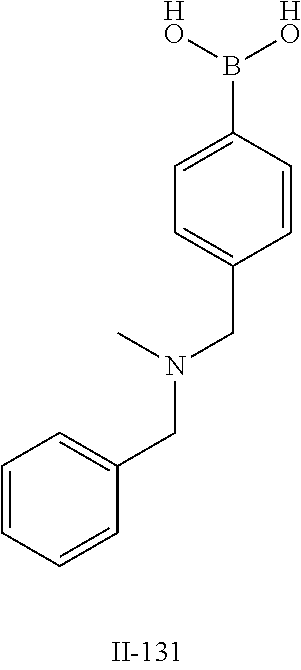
C1(CN(CC2=CC=C(B([HO])[HO])C=C2)C)=CC=CC=C1
